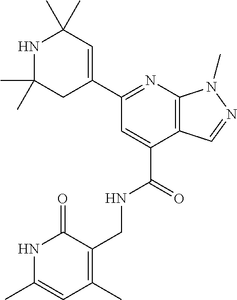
C(C1=CC(C2=CC(C)(C)NC(C)(C)C2)=NC2=C1C=NN2C)(=O)NCC1=C(C)C=C(C)NC1=O
